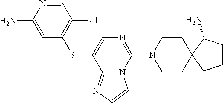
C12=NC=CN1C(N1CCC3(CC1)C(N)CCC3)=NC=C2SC1=C(Cl)C=NC(N)=C1
